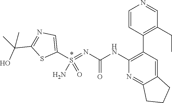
C1(C2=C(CC)C=NC=C2)=C(NC(N=S(C2=CN=C(C(O)(C)C)S2)(=O)N)=O)N=C2C(=C1)CCC2
